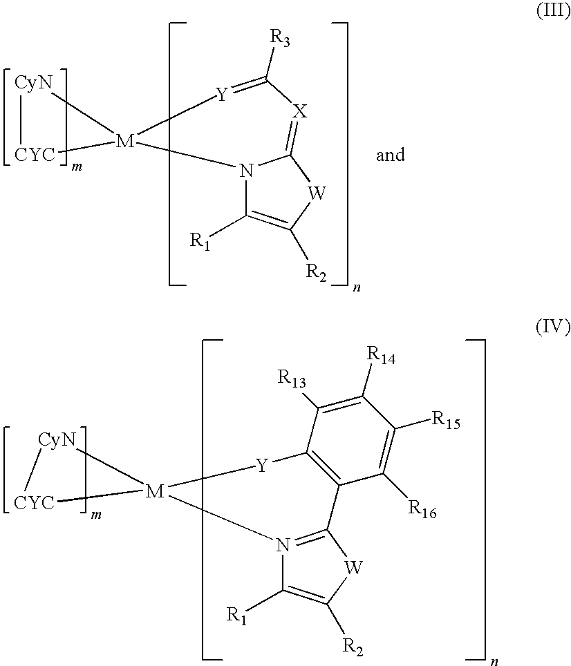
N12C([R1])=C([R2])[W]C1=[X]C([R3])=[Y][M]21[CyN][CYC]1.N12=C([W]C([R2])=C1[R1])C1=C(C([R13])=C([R14])C([R15])=C1[R16])[Y][M]21[CyN][CYC]1
